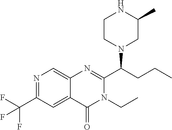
N1=C(C(F)(F)F)C=C2C(=C1)N=C(C(CCC)N1CC(C)NCC1)N(CC)C2=O
